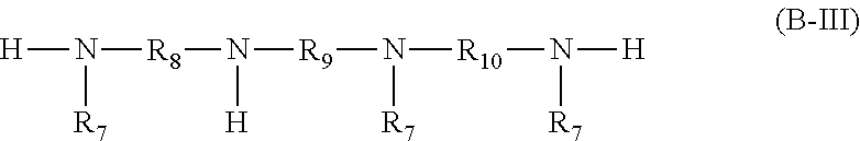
[H]N([R8]N([R9]N([R7])[R10]N([H])[R7])[H])[R7]
